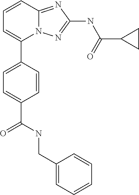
C1=CC2=NC(NC(C3CC3)=O)=NN2C(C2=CC=C(C(NCC3=CC=CC=C3)=O)C=C2)=C1
